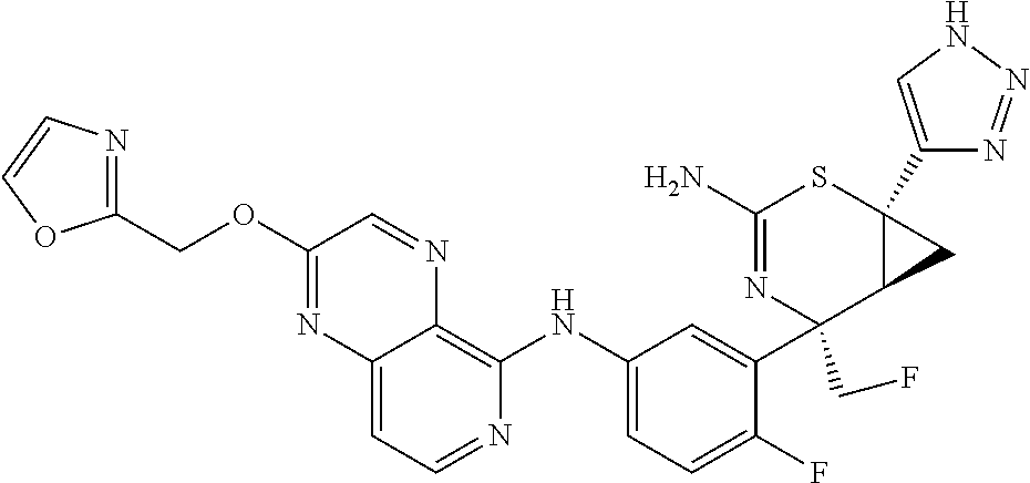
C1(N)=NC(C2=CC(NC3=C4C(=CC=N3)N=C(OCC3=NC=CO3)C=N4)=CC=C2F)(CF)C2C(C3=CNN=N3)(S1)C2
